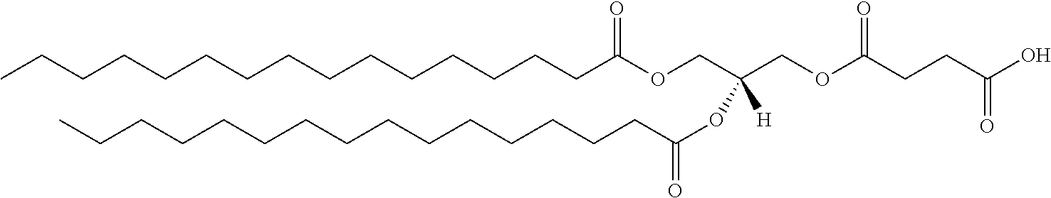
CCCCCCCCCCCCCCCC(OCC(COC(CCC(O)=O)=O)([H])OC(CCCCCCCCCCCCCCC)=O)=O
